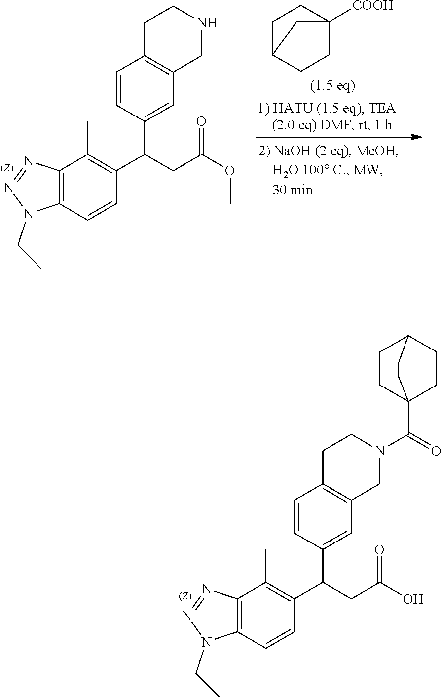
N1(CC)N=NC2=C1C=CC(C(C1=CC3=C(C=C1)CCNC3)CC(=O)OC)=C2C.C1CC2CCC1([COOH])C2.N1(CC)N=NC2=C1C=CC(C(C1=CC3=C(C=C1)CCN(C(=O)C14CCC(CC1)CC4)C3)CC(=O)O)=C2C
